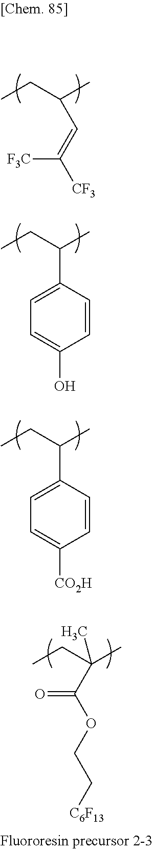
C(CC)(C)C=C([F3C])[CF3].C(CC)(C)C1=CC=C(O)C=C1.C(CC)(C)C1=CC=C([CO2H])C=C1.C(CC)(C)(C)C(=O)OCC[C6F13]
